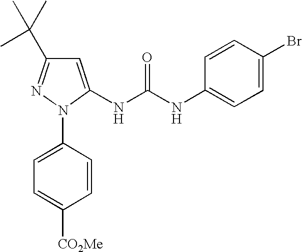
C1=C(NC(NC2=CC=C(Br)C=C2)=O)N(C2=CC=C([CO2Me])C=C2)N=C1C(C)(C)C
